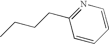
N1=C(CCCC)C=CC=C1
